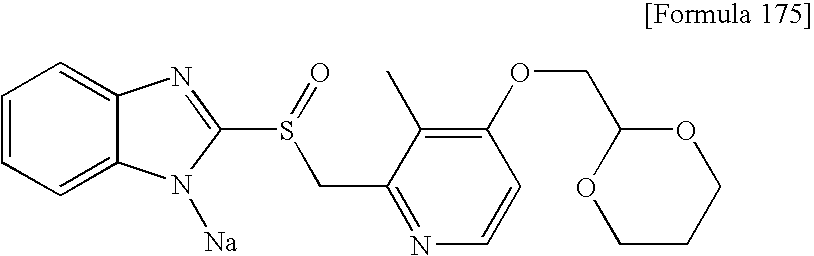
C1(COC2=C(C)C(CS(C3=NC4=CC=CC=C4N3[Na])=O)=NC=C2)OCCCO1
